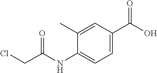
C(CCl)(=O)NC1=CC=C(C(=O)O)C=C1C
